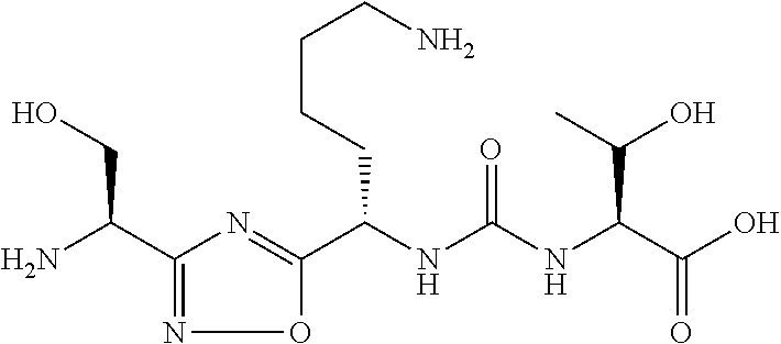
C(NC(NC(C(O)=O)C(O)C)=O)(C1=NC(C(N)CO)=NO1)CCCCN
